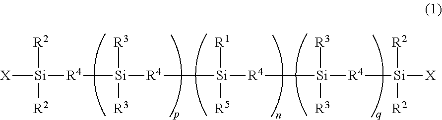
[R2][Si]([X])([R2])[R4][Si]([R3])([R3])[R4][Si]([R1])([R5])[R4][Si]([R3])([R3])[R4][Si]([R2])([R2])[X]
